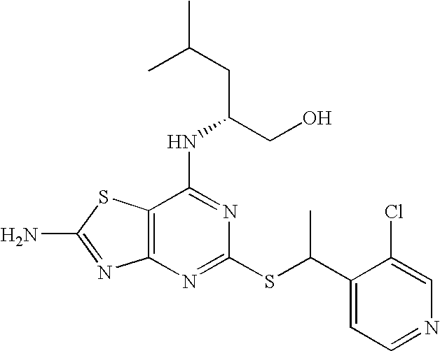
C12=C(N=C(SC(C3=CC=NC=C3Cl)C)N=C1NC(CC(C)C)CO)N=C(N)S2
